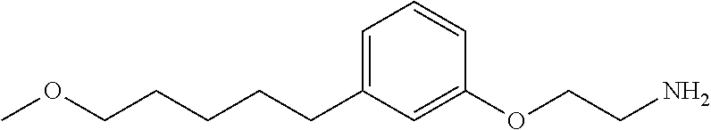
C(CCC1=CC=CC(OCCN)=C1)CCOC
